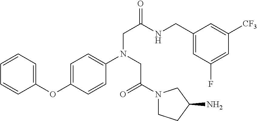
N(CC(=O)N1CCC(N)C1)(CC(NCC1=CC(F)=CC([CF3])=C1)=O)C1=CC=C(OC2=CC=CC=C2)C=C1
